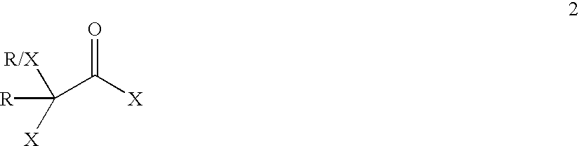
C(C([X])=O)([R])([R/X])[X]
